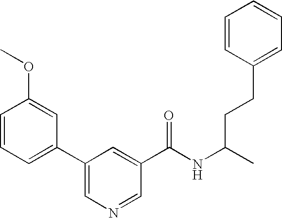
C1=CC(OC)=CC(C2=CN=CC(C(NC(C)CCC3=CC=CC=C3)=O)=C2)=C1
